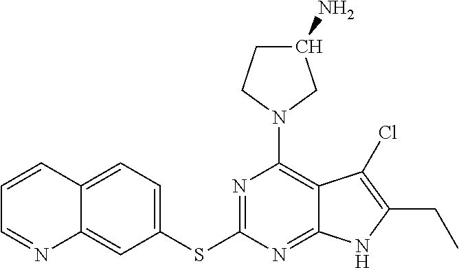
C12=CC=C(SC3=NC(N4CC(N)CC4)=C4C(=N3)NC(CC)=C4Cl)C=C1N=CC=C2
